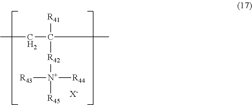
[R43][N+]([R44])([R45])[R42]C(CC)(C)[R41].[X-]
